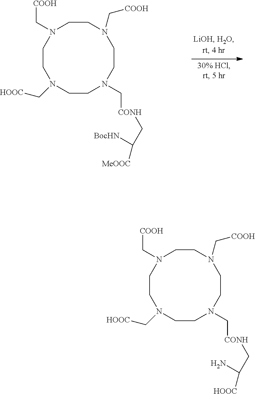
C1CN(C[CONH]CC(N)[HOOC])CCN(C[COOH])CCN(C[COOH])CCN1C[HOOC].C1CN(C[CONH]CC([BocHN])[MeOOC])CCN(C[COOH])CCN(C[COOH])CCN1C[HOOC]
